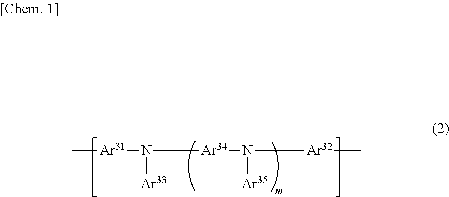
C[Ar31]N([Ar34]N([Ar32]C)[Ar35])[Ar33]
